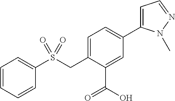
C1=CC=CC(S(CC2=CC=C(C3=CC=NN3C)C=C2C(O)=O)(=O)=O)=C1
